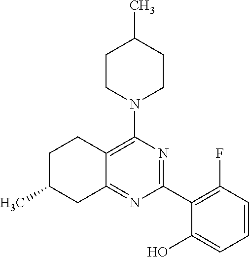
C1(C2=C(F)C=CC=C2O)=NC(N2CCC(C)CC2)=C2C(=N1)CC(C)CC2
